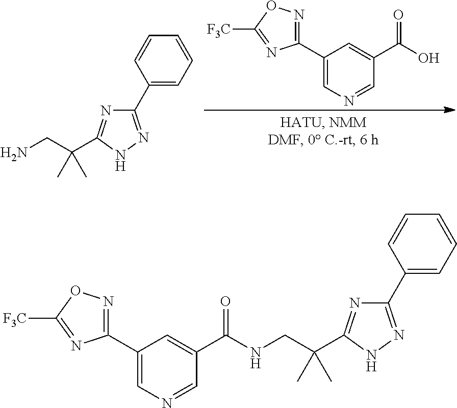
C1(C2=CC=CC=C2)=NNC(C(CN)(C)C)=N1.C(C1=CC(C2=NOC([F3C])=N2)=CN=C1)(=O)O.C1(C2=CC=CC=C2)=NNC(C(CNC(C2=CC(C3=NOC([F3C])=N3)=CN=C2)=O)(C)C)=N1
